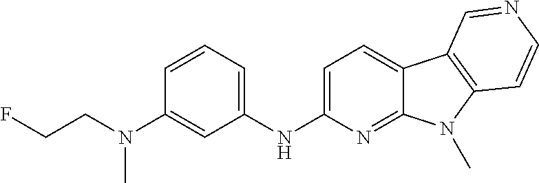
N(C1=CC=C2C(=N1)N(C)C1=C2C=NC=C1)C1=CC=CC(N(CCF)C)=C1
